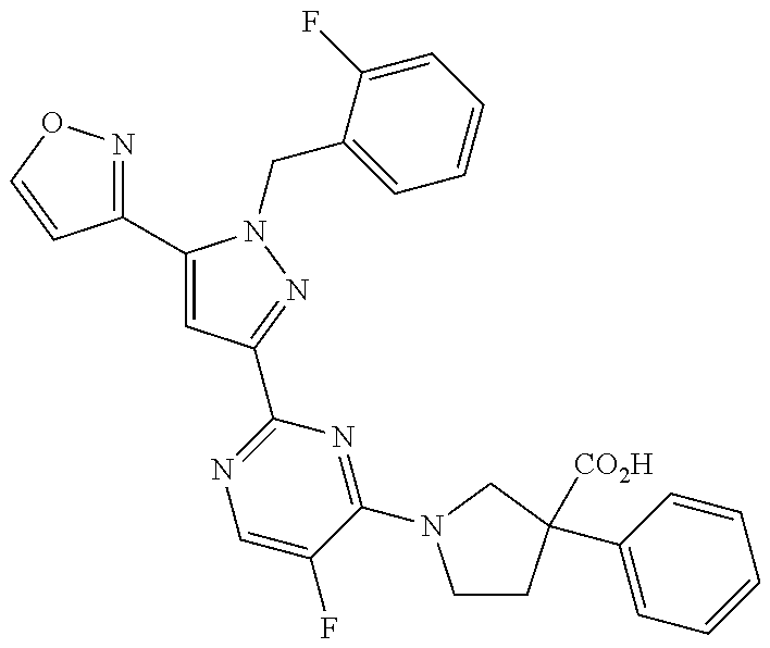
C1(C2=CC(C3=NC=C(F)C(N4CCC(C5=CC=CC=C5)([CO2H])C4)=N3)=NN2CC2=CC=CC=C2F)=NOC=C1
